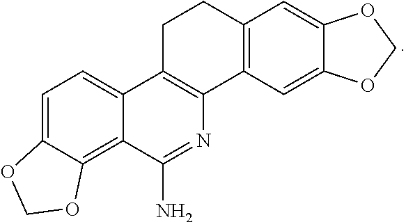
C1=C2C(=C3C(=C1)C1=C(C4=C(CC1)C=C1C(=C4)OCO1)N=C3N)OCO2
